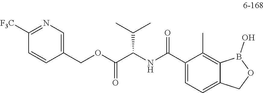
C1(C(NC(C(OCC2=CN=C([F3C])C=C2)=O)C(C)C)=O)=CC=C2C(=C1C)B(O)OC2
